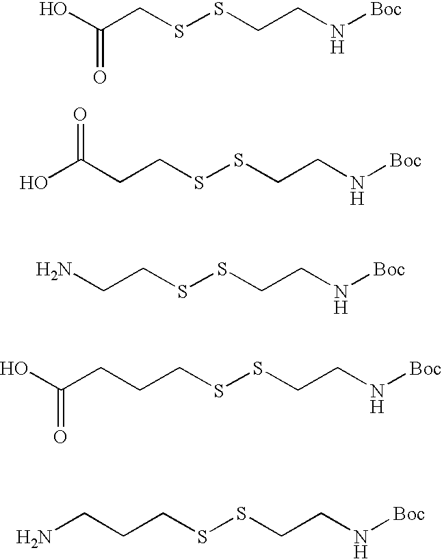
[Boc]NCCSSCC(O)=O.[Boc]NCCSSCCC(O)=O.[Boc]NCCSSCCN.[Boc]NCCSSCCCC(O)=O.[Boc]NCCSSCCCN
